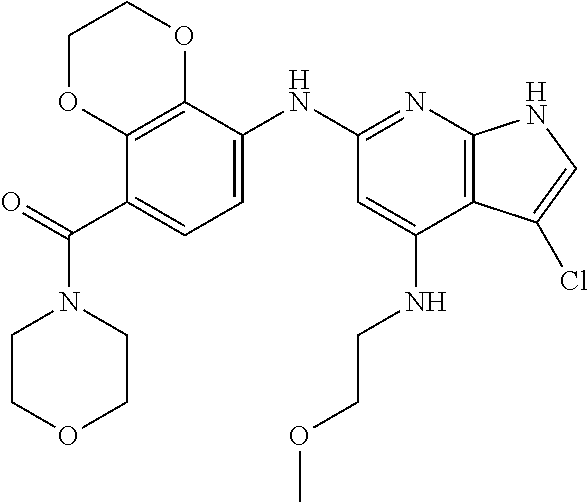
C1COCCN1C(C1=CC=C(NC2=NC3=C(C(NCCOC)=C2)C(Cl)=CN3)C2=C1OCCO2)=O
